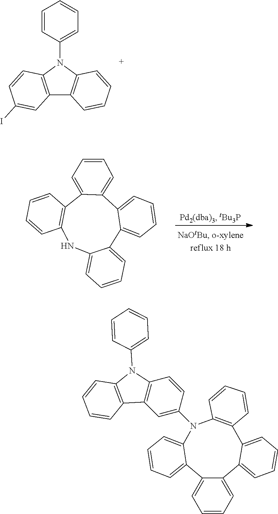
C12=CC=CC=C1C1=CC=CC=C1C1=C(N(C3=CC4=C(C=C3)N(C3=CC=CC=C3)C3=C4C=CC=C3)C3=CC=CC=C23)C=CC=C1.C1=CC(N2C3=C(C4=C2C=CC=C4)C=C(I)C=C3)=CC=C1.C12=CC=CC=C1C1=CC=CC=C1C1=CC=CC=C1C1=C(N2)C=CC=C1
